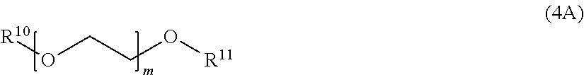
[R10]OCCO[R11]
